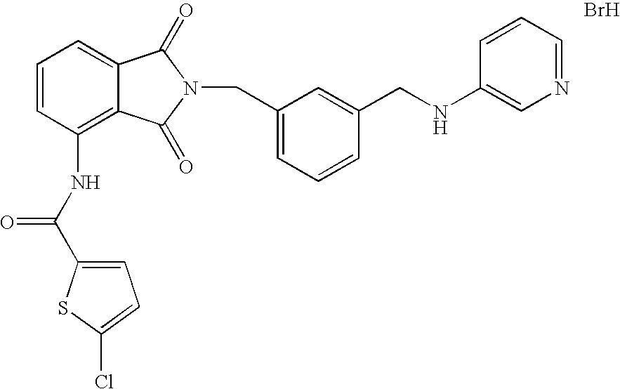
C1=C2C(=C(NC(C3=CC=C(Cl)S3)=O)C=C1)C(=O)N(CC1=CC=CC(CNC3=CN=CC=C3)=C1)C2=O.Br
